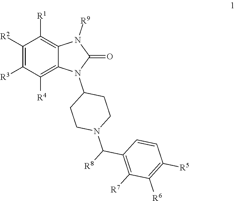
C1([R2])=C([R3])C([R4])=C2C(=C1[R1])N([R9])C(=O)N2C1CCN(C([R8])C2=C([R7])C([R6])=C([R5])C=C2)CC1
